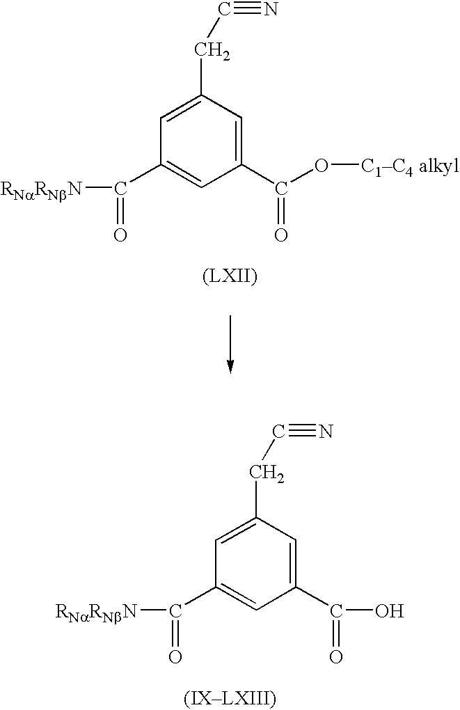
C1(C(=O)[RNaRNbN])=CC(C(O[C1C4 alkyl])=O)=CC(CC#N)=C1.C1(C(=O)[RNaRNbN])=CC(C(=O)O)=CC(CC#N)=C1
